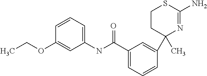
C1(C)(C2=CC(C(=O)NC3=CC=CC(OCC)=C3)=CC=C2)N=C(N)SCC1
